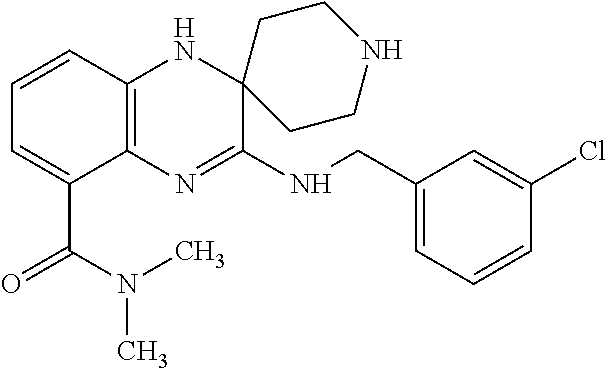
C12=C(N=C(NCC3=CC=CC(Cl)=C3)C3(N1)CCNCC3)C(C(N(C)C)=O)=CC=C2
